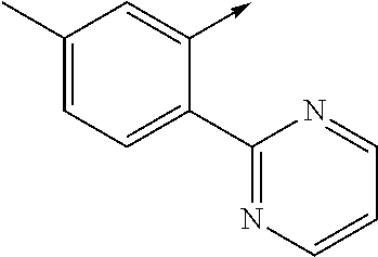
C1(C)=CC=C(C2=NC=CC=N2)C(->C)=C1
